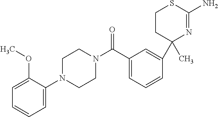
N1(C(C2=CC=CC(C3(C)N=C(N)SCC3)=C2)=O)CCN(C2=CC=CC=C2OC)CC1
